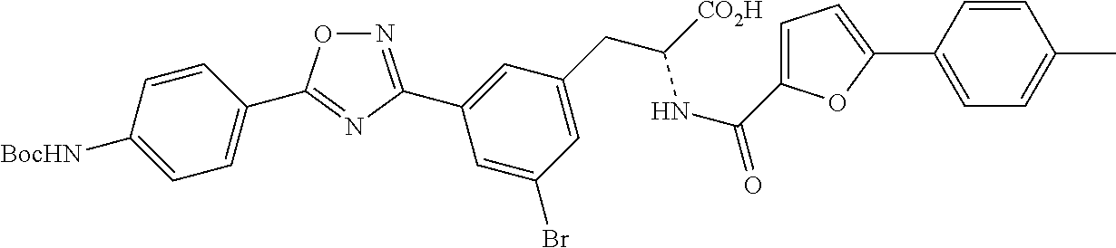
N1=C(C2=CC(CC([CO2H])NC(=O)C3=CC=C(C4=CC=C(C)C=C4)O3)=CC(Br)=C2)N=C(C2=CC=C([BocHN])C=C2)O1
